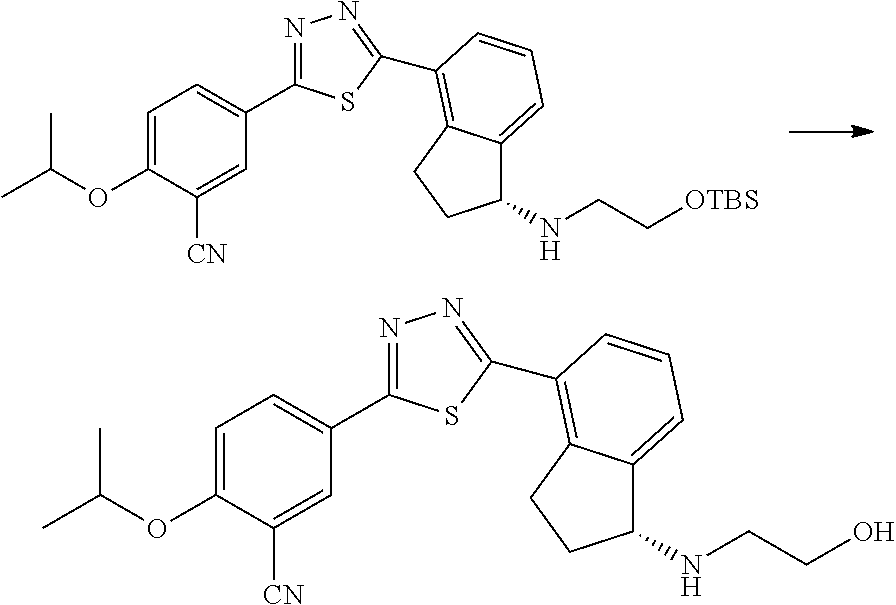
O(C1=CC=C(C2=NN=C(C3=C4C(=CC=C3)C(NCC[OTBS])CC4)S2)C=C1[CN])C(C)C.O(C1=CC=C(C2=NN=C(C3=C4C(=CC=C3)C(NCCO)CC4)S2)C=C1[CN])C(C)C
